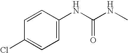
C1(NC(NC)=O)=CC=C(Cl)C=C1
